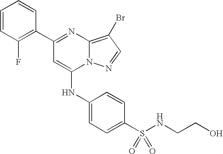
C1(F)=C(C2=NC3=C(Br)C=NN3C(NC3=CC=C(S(NCCO)(=O)=O)C=C3)=C2)C=CC=C1
